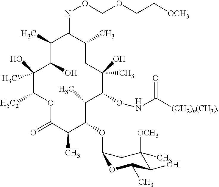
C1(C)C(=NOCOCC[OCH3])C(C)CC(C)(O)C(ONC(=O)[(CH2)n(CH3)])C(C)C(OC2OC(C)C(O)C(C)([OCH3])C2)C(C)C(=O)OC([H5C2])C(C)(O)C1O
